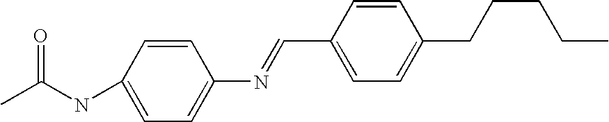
CC(NC1=CC=C(N=CC2=CC=C(CCCCC)C=C2)C=C1)=O
